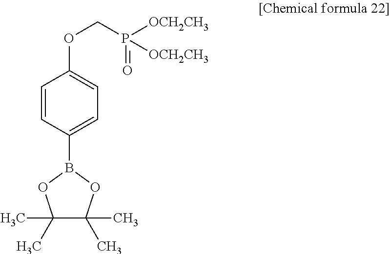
C1(C)(C)C(C)(C)OB(C2=CC=C(OCP([OCH2CH3])([OCH2CH3])=O)C=C2)O1
